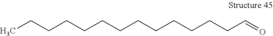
CCCCCCCCCCCCCC=O
